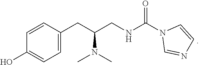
C1=C(CC(CNC(N2C=NC=C2)=O)N(C)C)C=CC(O)=C1
